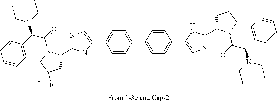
C1(C2=CC=C(C3=CN=C(C4CCCN4C(=O)C(N(CC)CC)C4=CC=CC=C4)N3)C=C2)=CC=C(C2=CN=C(C3CC(F)(F)CN3C(=O)C(N(CC)CC)C3=CC=CC=C3)N2)C=C1
